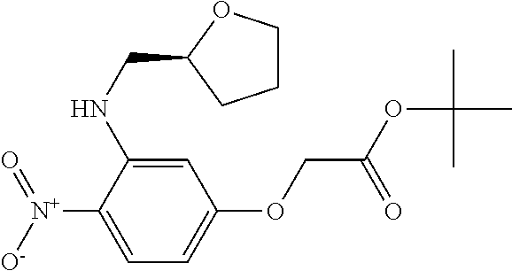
[N+](C1=CC=C(OCC(=O)OC(C)(C)C)C=C1NCC1OCCC1)(=O)[O-]
